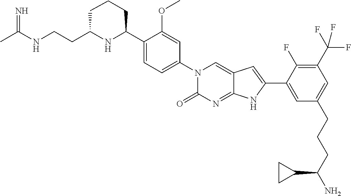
CC(NCCC1NC(C2=CC=C(N3C(=O)N=C4C(=C3)C=C(C3=CC(CCCC(N)C5CC5)=CC(C(F)(F)F)=C3F)N4)C=C2OC)CCC1)=N
